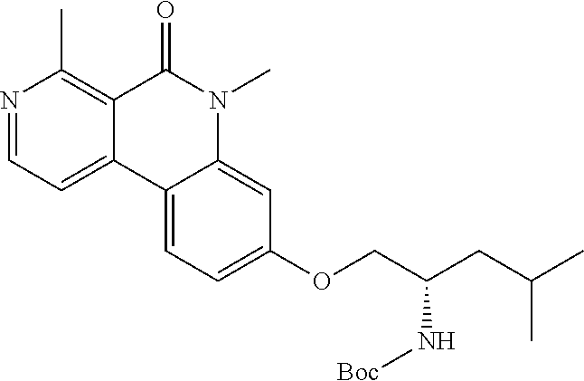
N1=CC=C2C(=C1C)C(=O)N(C)C1=CC(OCC(CC(C)C)N[Boc])=CC=C21
